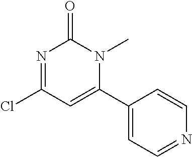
N1=C(Cl)C=C(C2=CC=NC=C2)N(C)C1=O
